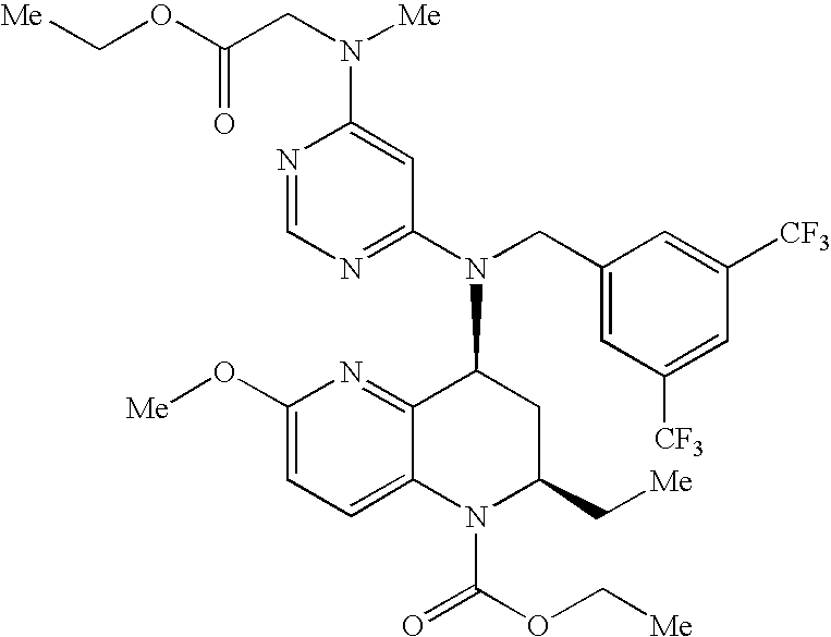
N1=CN=C(N(CC2=CC([CF3])=CC([CF3])=C2)C2C3=NC(O[Me])=CC=C3N(C(=O)OC[Me])C(C[Me])C2)C=C1N(CC(OC[Me])=O)[Me]
